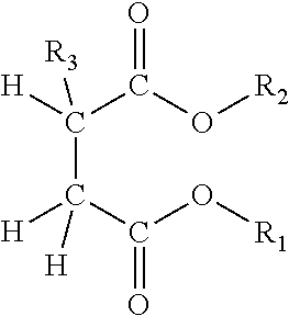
C(C(C(O[R1])=O)([H])[H])(C(O[R2])=O)([H])[R3]
